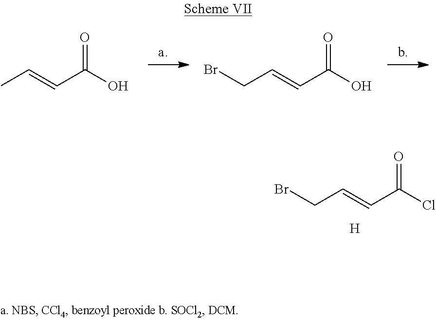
BrCC=CC(Cl)=O.[H].BrCC=CC(O)=O.CC=CC(O)=O
